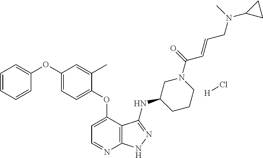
[H]Cl.C1(OC2=CC=C(OC3=CC=NC4=C3C(NC3CCCN(C(=O)C=CCN(C)C5CC5)C3)=NN4)C(C)=C2)=CC=CC=C1
